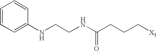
C1=CC=C(NCCNC(CCC[X1])=O)C=C1
